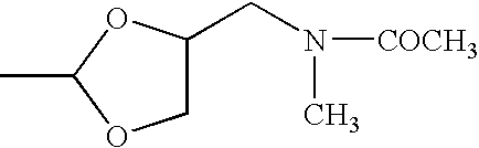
CC1OCC(CN([COCH3])C)O1
